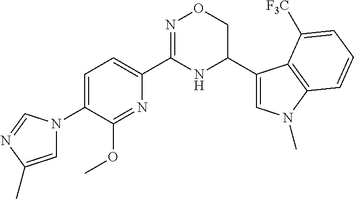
C1=C(N2C=C(C)N=C2)C(OC)=NC(C2=NOCC(C3=CN(C)C4=C3C([F3C])=CC=C4)N2)=C1
